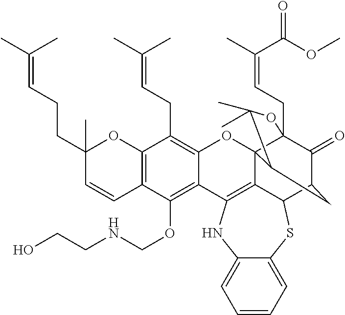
C12=C(C=CC(CCC=C(C)C)(C)O1)C(OCNCCO)=C1C(=C2CC=C(C)C)OC23C4(CC=C(C)C(OC)=O)C(=O)C(CC2C(C)(C)O4)C2SC4=CC=CC=C4NC1=C32
